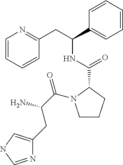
C1=CC=CC(CC(C2=CC=CC=C2)NC(C2N(C(C(N)CC3=CNC=N3)=O)CCC2)=O)=N1
